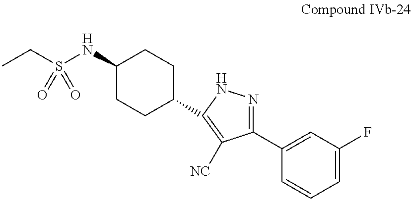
CCS(NC1CCC(C2=C([NC])C(C3=CC(F)=CC=C3)=NN2)CC1)(=O)=O
